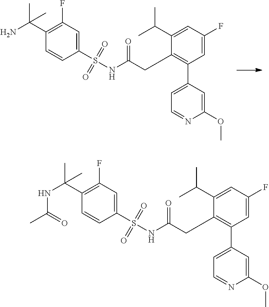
S(=O)(C1=CC(F)=C(C(N)(C)C)C=C1)(=O)NC(CC1=C(C2=CC=NC(OC)=C2)C=C(F)C=C1C(C)C)=O.S(=O)(C1=CC(F)=C(C(NC(C)=O)(C)C)C=C1)(=O)NC(CC1=C(C2=CC=NC(OC)=C2)C=C(F)C=C1C(C)C)=O
